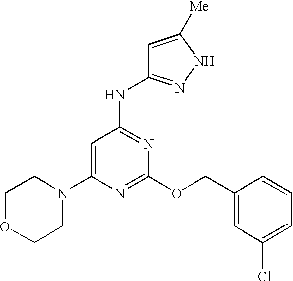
C1=C(N2CCOCC2)N=C(OCC2=CC(Cl)=CC=C2)N=C1NC1=NNC([Me])=C1
